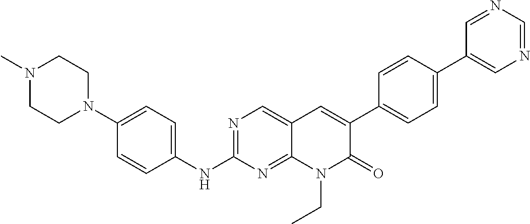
N1(C)CCN(C2=CC=C(NC3=NC=C4C(=N3)N(CC)C(=O)C(C3=CC=C(C5=CN=CN=C5)C=C3)=C4)C=C2)CC1
